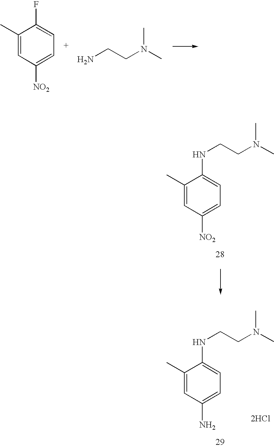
C1(C)=CC([NO2])=CC=C1F.NCCN(C)C.N(CCN(C)C)C1=CC=C([NO2])C=C1C.N(CCN(C)C)C1=CC=C(N)C=C1C.[2HCl]
